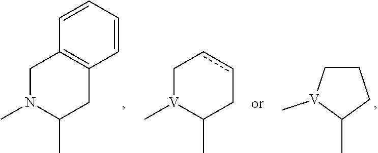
C1N(C)C(C)CC2=C1C=CC=C2.C1(C)CCC[V]1C.C1[V](C)C(C)Ccc1
